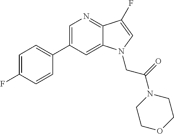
C1=C(C2=CC=C(F)C=C2)C=C2C(=N1)C(F)=CN2CC(N1CCOCC1)=O
